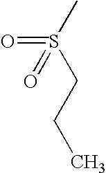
S(CCC)(C)(=O)=O
